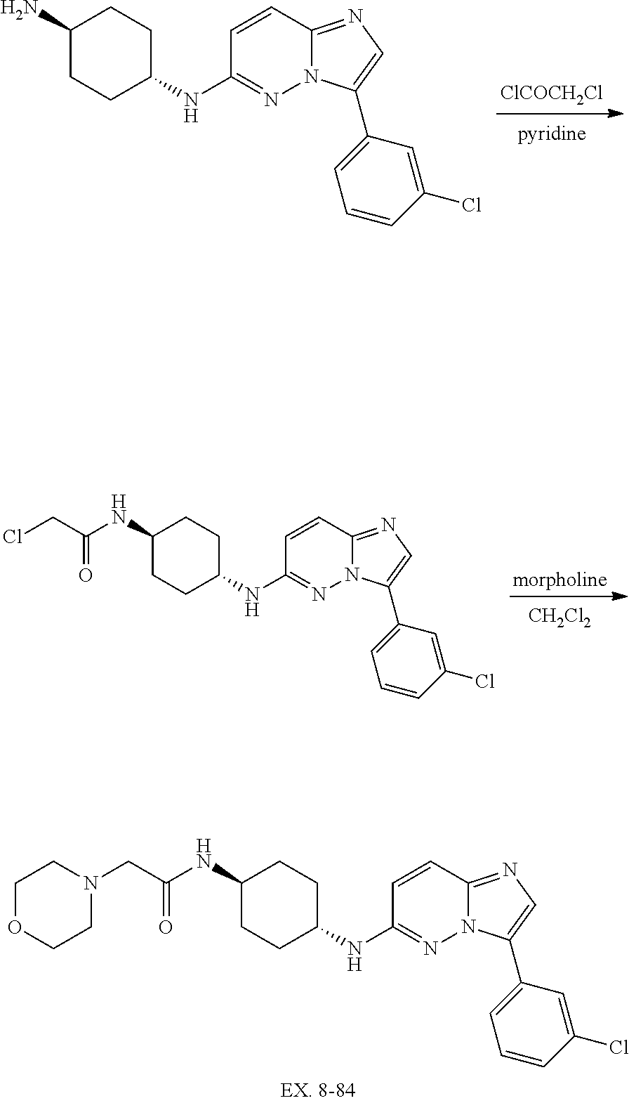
[ClCOCH2Cl].[pyridine].C1=CC(NC2CCC(N)CC2)=NN2C1=NC=C2C1=CC=CC(Cl)=C1.[morpholine].[CH2Cl2].C1=CC(NC2CCC(NC(CCl)=O)CC2)=NN2C1=NC=C2C1=CC=CC(Cl)=C1.C1=CC(NC2CCC(NC(=O)CN3CCOCC3)CC2)=NN2C1=NC=C2C1=CC=CC(Cl)=C1
